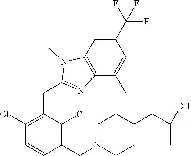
C1(Cl)=C(CC2=NC3=C(C=C(C(F)(F)F)C=C3C)N2C)C(Cl)=C(CN2CCC(CC(C)(C)O)CC2)C=C1
